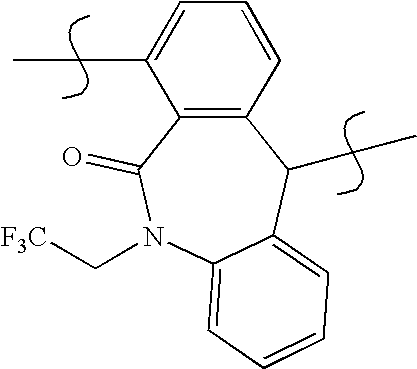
C12=C(C=CC=C1CC)C(CC)C1=CC=CC=C1N(C[F3C])C2=O
